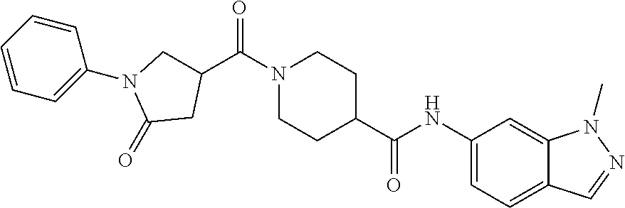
C12=CC(NC(=O)C3CCN(C(=O)C4CN(C5=CC=CC=C5)C(=O)C4)CC3)=CC=C1C=NN2C
